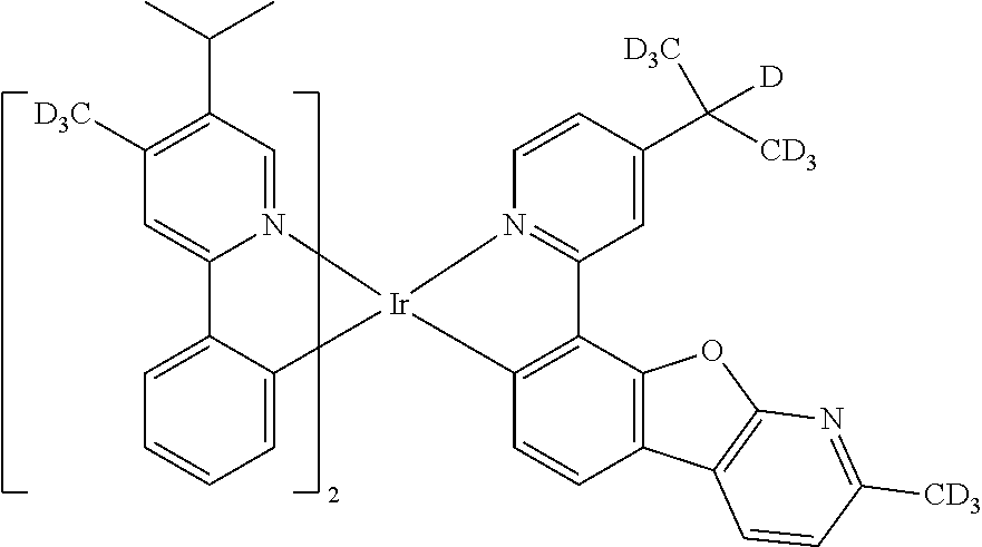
C1([D3C])=C(C(C)C)C=N2C(=C1)C1=CC=CC=C1[Ir]21N2=C(C=C(C([CD3])([D3C])[D])C=C2)C2=C1C=CC1=C2OC2=C1C=CC([CD3])=N2
